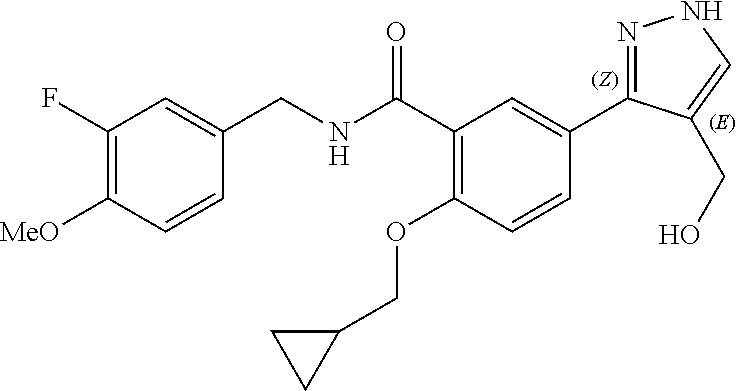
C1=CC([MeO])=C(F)C=C1CNC(C1=C(OCC2CC2)C=CC(C2=NNC=C2CO)=C1)=O
